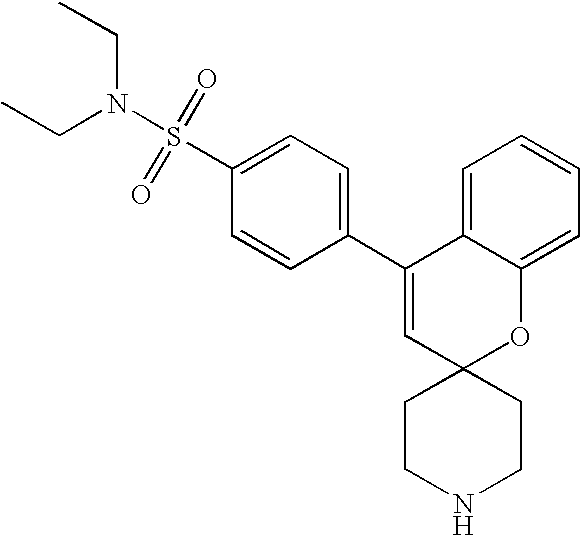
C1(C2=CC=C(S(=O)(=O)N(CC)CC)C=C2)=CC2(OC3=CC=CC=C13)CCNCC2
